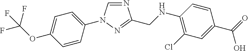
C1=C(OC(F)(F)F)C=CC(N2C=NC(CNC3=C(Cl)C=C(C(=O)O)C=C3)=N2)=C1
